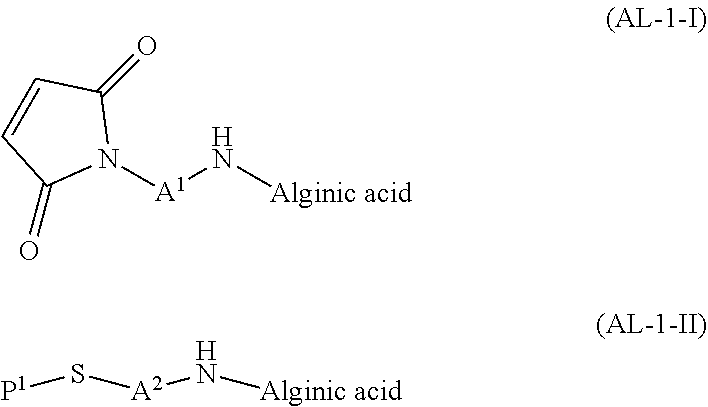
N1([A1]N[Alginic acid])C(=O)C=CC1=O.[P1]S[A2]N[Alginic acid]
